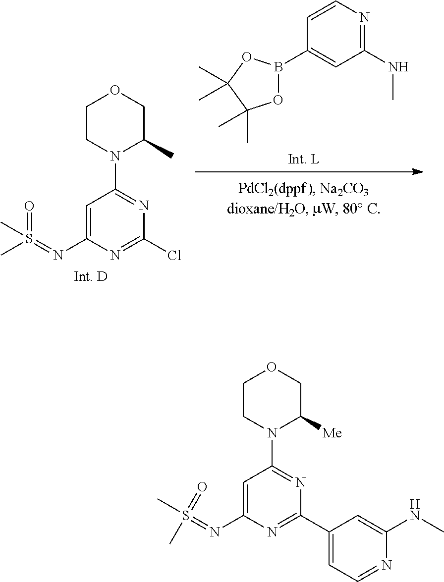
O1B(C2=CC(NC)=NC=C2)OC(C)(C)C1(C)C.C1CN(C2=NC(Cl)=NC(N=S(C)(=O)C)=C2)C(C)CO1.C1CN(C2=NC(C3=CC=NC(NC)=C3)=NC(N=S(C)(=O)C)=C2)C([Me])CO1
